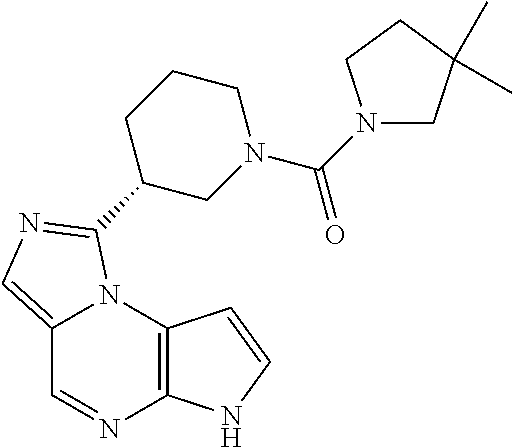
C12=CN=C(C3CN(C(=O)N4CC(C)(C)CC4)CCC3)N1C1=C(N=C2)NC=C1
